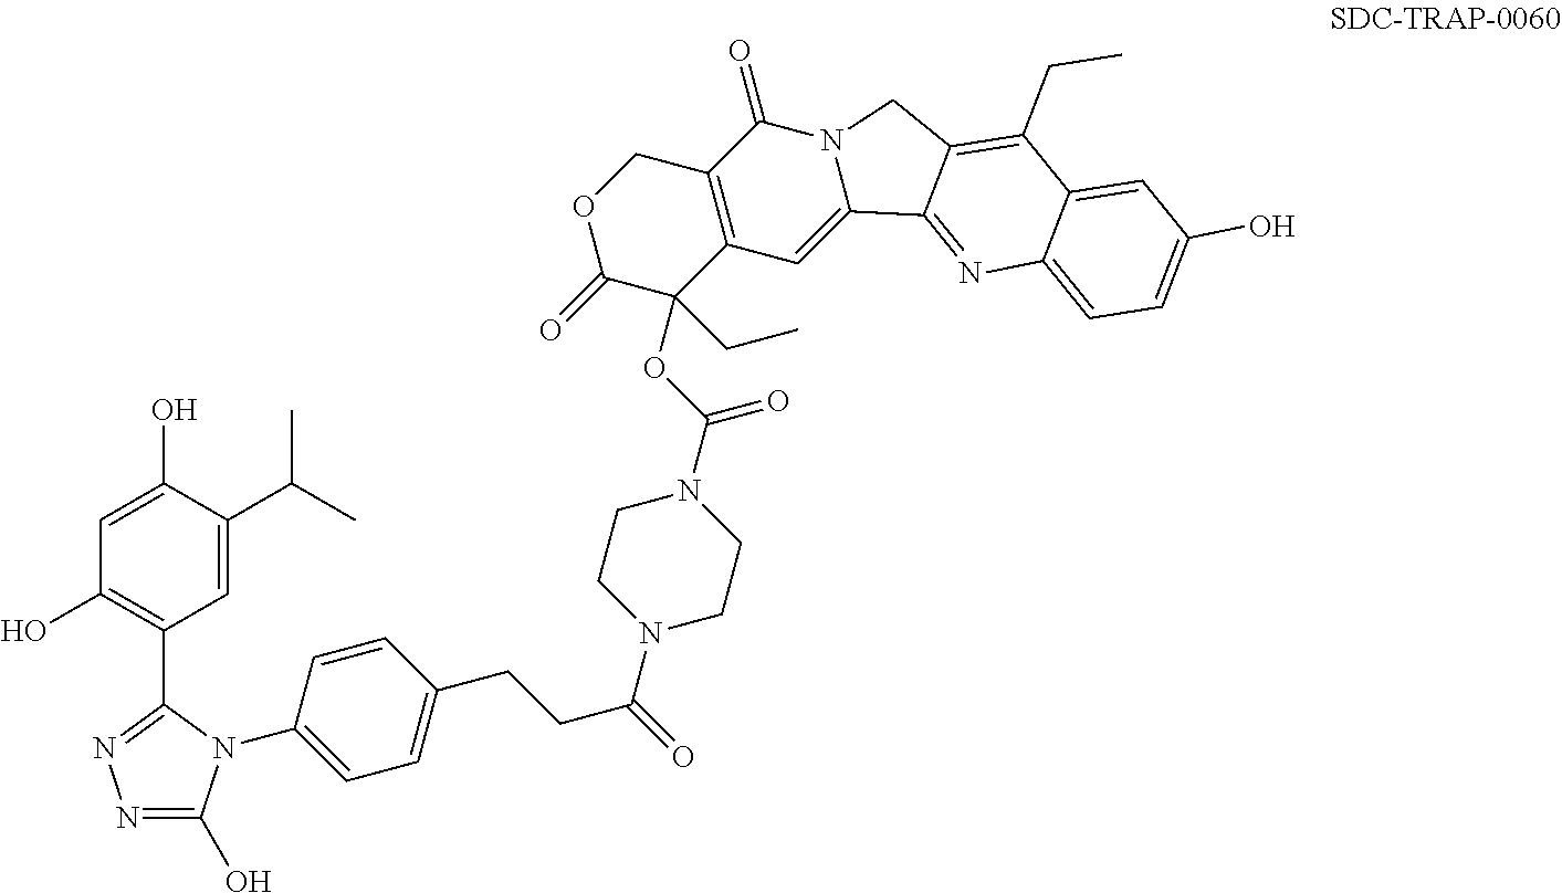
C1=C(O)C(C(C)C)=CC(C2=NN=C(O)N2C2=CC=C(CCC(=O)N3CCN(C(OC4(CC)C(=O)OCC5=C4C=C4N(C5=O)CC5=C(CC)C6=CC(O)=CC=C6N=C45)=O)CC3)C=C2)=C1O
